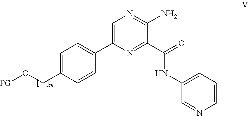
C1=C(C2=CC=C(CO[PG])C=C2)N=C(C(=O)NC2=CC=CN=C2)C(N)=N1
